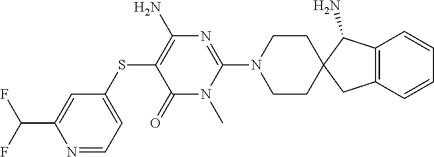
C12=C(C=CC=C1)CC1(C2N)CCN(C2=NC(N)=C(SC3=CC=NC(C(F)F)=C3)C(=O)N2C)CC1
